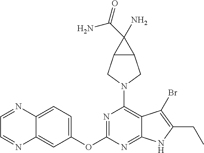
C12=CC=C(OC3=NC(N4CC5C(C4)C5(C(N)=O)N)=C4C(=N3)NC(CC)=C4Br)C=C1N=CC=N2
